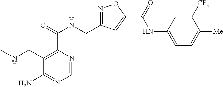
C1=NC(C(=O)NCC2=NOC(C(=O)NC3=CC=C([Me])C([CF3])=C3)=C2)=C(CNC)C(N)=N1
